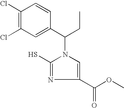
C1(Cl)=C(Cl)C=C(C(CC)N2C=C(C(OC)=O)N=C2S)C=C1
